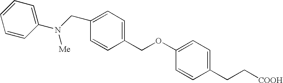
C1(N([Me])CC2=CC=C(COC3=CC=C(CC[COOH])C=C3)C=C2)=CC=CC=C1
